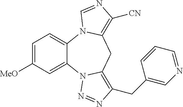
C12=CC=C([MeO])C=C1N1C(=C(CC3=CN=CC=C3)N=N1)CC1=C([CN])N=CN21
